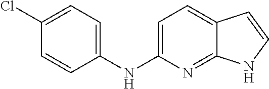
C1(Cl)=CC=C(NC2=CC=C3C(=N2)NC=C3)C=C1
